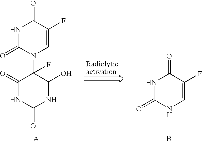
N1C(=O)N(C2(F)C(=O)NC(=O)NC2O)C=C(F)C1=O.N1C(=O)NC=C(F)C1=O.B
